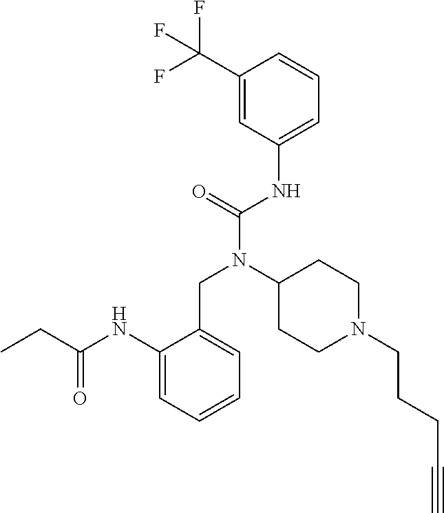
C1(C(F)(F)F)=CC(NC(N(C2CCN(CCCC#C)CC2)CC2=CC=CC=C2NC(CC)=O)=O)=CC=C1
